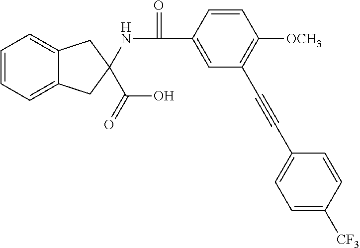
C1=CC=C2C(=C1)CC(C(O)=O)(NC(=O)C1=CC(C#CC3=CC=C([CF3])C=C3)=C([OCH3])C=C1)C2
